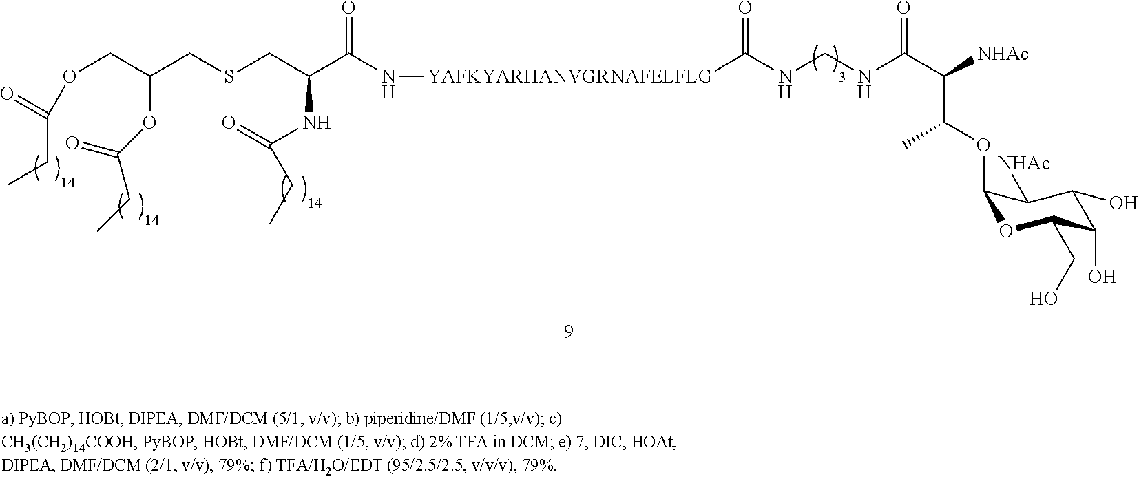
O(CC(CSCC(C(N[YAFKYARHANVGRNAFELFLG]C(NCNC(C([NHAc])C(C)OC1OC(CO)C(O)C(O)C1[NHAc])=O)=O)=O)NC(=O)CC)OC(=O)CC)C(CC)=O
